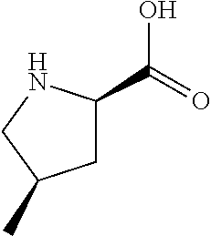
C(=O)(O)C1CC(C)CN1
